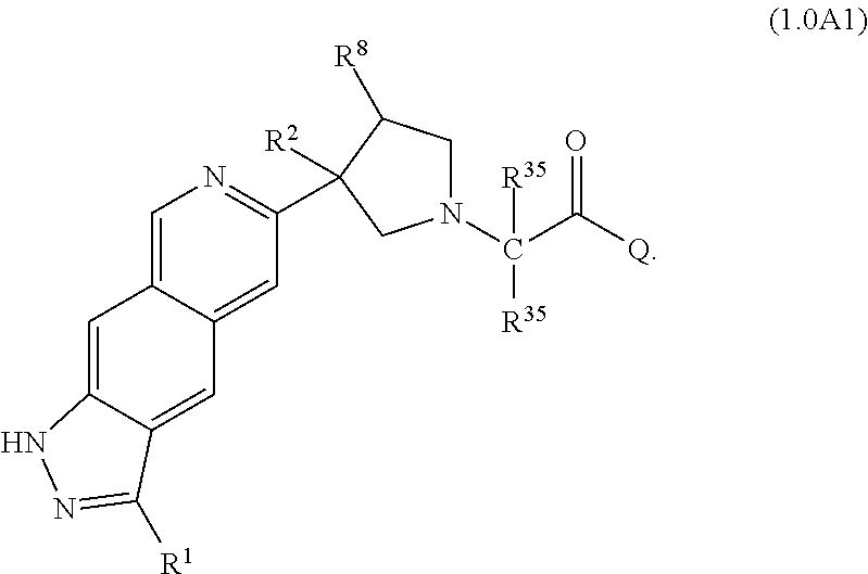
C1=C2C(=CC3=CC(C4([R2])C([R8])CN(C([R35])(C(=O)[Q])[R35])C4)=NC=C13)C([R1])=NN2
